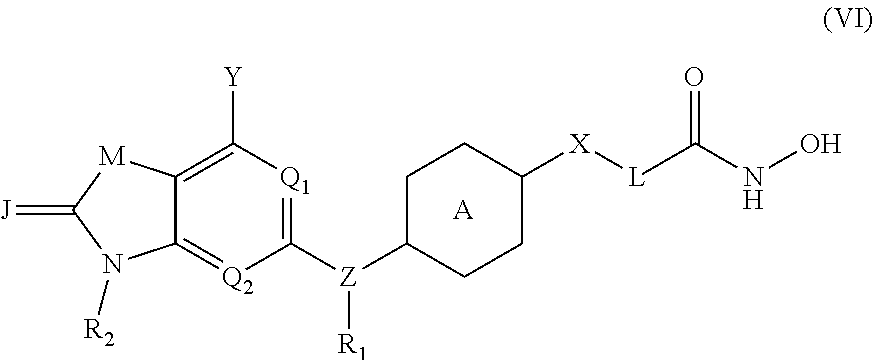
C12=C([Y])[Q1]=C([Z]([R1])C3CCC([X][L]C(NO)=O)CC3)[Q2]=C1N([R2])C(=[J])[M]2.[A]
